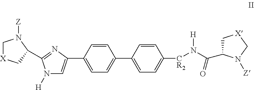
C1(C2=CN([H])C(C3C[X]CN3[Z])=N2)=CC=C(C2=CC=C([CR2]N([H])C(=O)C3C[X]CN3[Z])C=C2)C=C1
